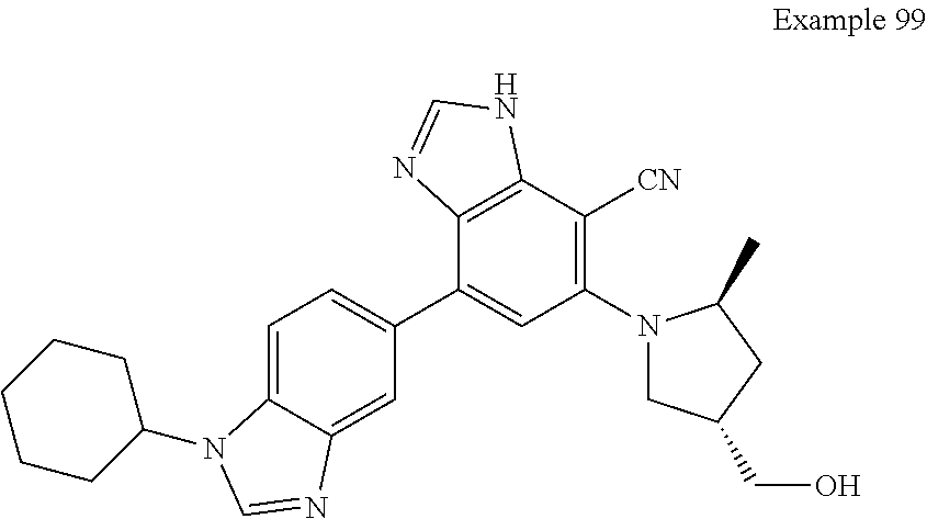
C1(C2=CC(N3CC(CO)CC3C)=C([CN])C3=C2N=CN3)=CC=C2C(=C1)N=CN2C1CCCCC1
